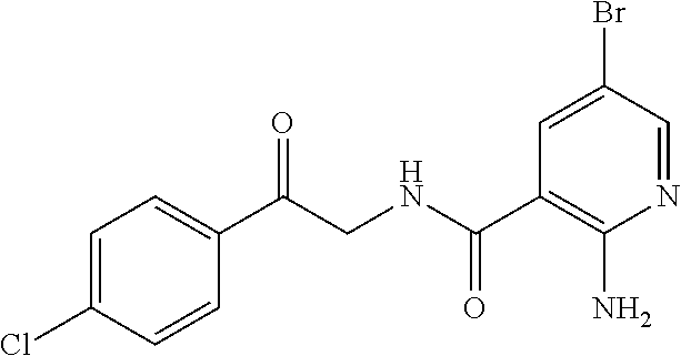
C1=C(Cl)C=CC(C(CNC(C2=C(N)N=CC(Br)=C2)=O)=O)=C1
